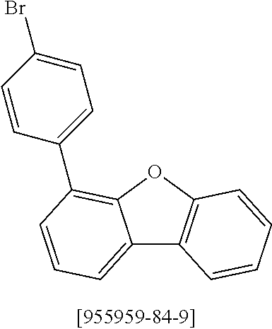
C12=CC=CC(C3=CC=C(Br)C=C3)=C1OC1=C2C=CC=C1
